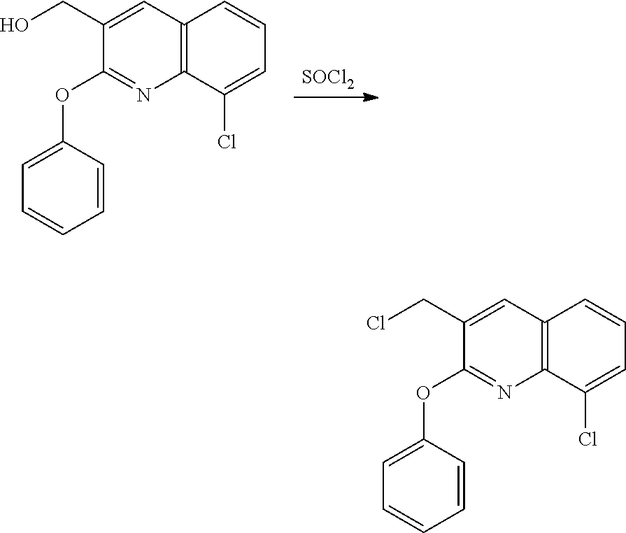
[SOCl2].C1(OC2=CC=CC=C2)=NC2=C(C=C1CO)C=CC=C2Cl.C1(OC2=CC=CC=C2)=NC2=C(C=C1CCl)C=CC=C2Cl
